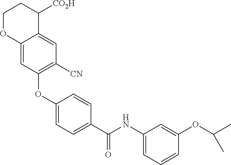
C1(OC2=C([CN])C=C3C(=C2)OCCC3[CO2H])=CC=C(C(NC2=CC=CC(OC(C)C)=C2)=O)C=C1
